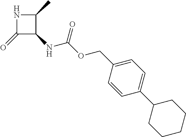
N1C(=O)C(NC(OCC2=CC=C(C3CCCCC3)C=C2)=O)C1C
